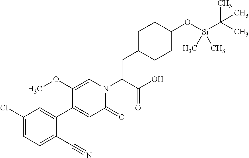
C(C(N1C=C(OC)C(C2=CC(Cl)=CC=C2C#N)=CC1=O)C(O)=O)C1CCC(O[Si](C(C)(C)C)(C)C)CC1
